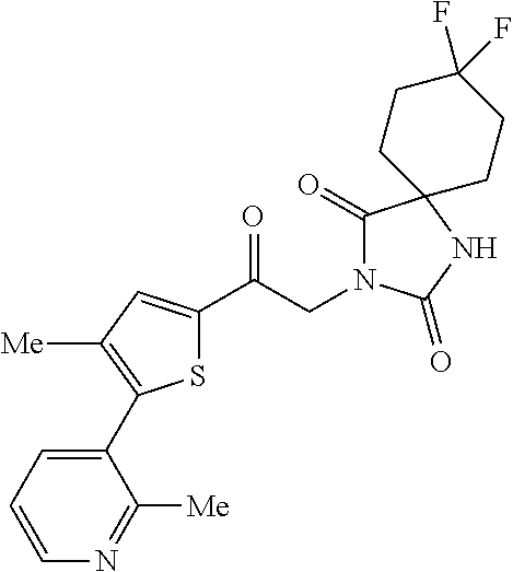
S1C(C(CN2C(=O)C3(NC2=O)CCC(F)(F)CC3)=O)=CC([Me])=C1C1=CC=CN=C1[Me]
